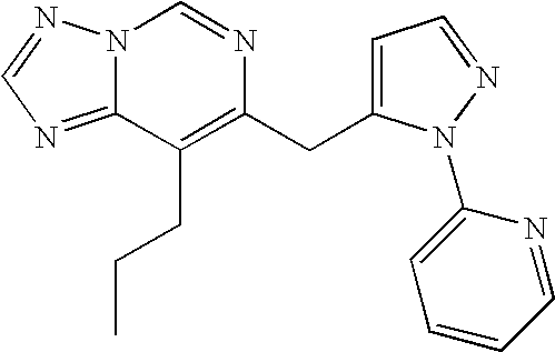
N12C(=NC=N1)C(CCC)=C(CC1=CC=NN1C1=CC=CC=N1)N=C2
